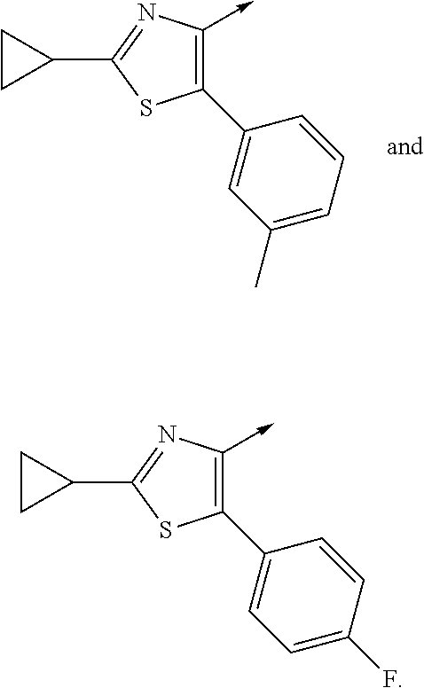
C1(C2=CC(C)=CC=C2)=C(->C)N=C(C2CC2)S1.C1(C2=CC=C(F)C=C2)=C(->C)N=C(C2CC2)S1
